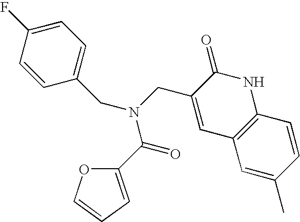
C1=CC(F)=CC=C1CN(CC1=CC2=C(NC1=O)C=CC(C)=C2)C(=O)C1=CC=CO1
